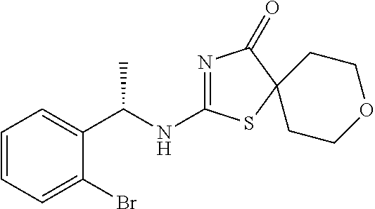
C1=CC=C(Br)C(C(NC2=NC(=O)C3(S2)CCOCC3)C)=C1
